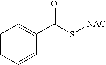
C1(C(S[NAC])=O)=CC=CC=C1
